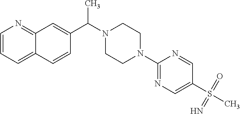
C12=NC=CC=C1C=CC(C(N1CCN(C3=NC=C(S(C)(=O)=N)C=N3)CC1)C)=C2
